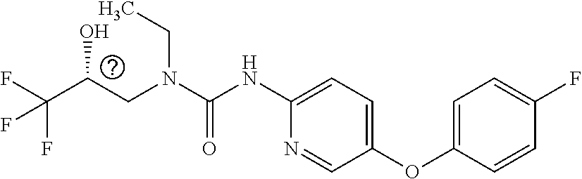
N(C(=O)NC1=CC=C(OC2=CC=C(F)C=C2)C=N1)(CC)CC(C(F)(F)F)O
